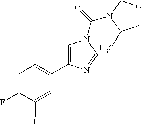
C1=C(F)C(F)=CC(C2=CN(C(=O)N3COCC3C)C=N2)=C1
